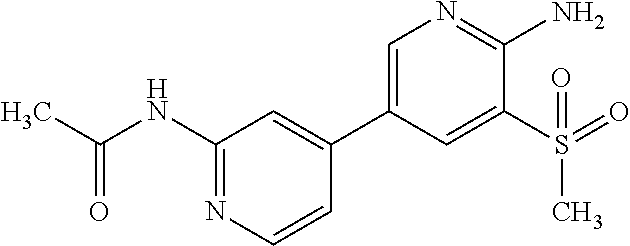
CC(NC1=NC=CC(C2=CN=C(N)C(S(=O)(C)=O)=C2)=C1)=O
